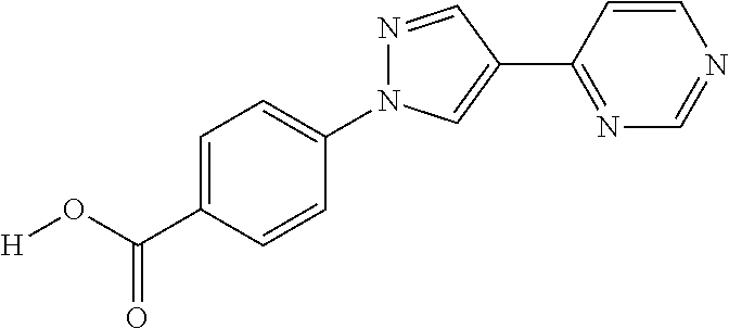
C1=C(C(O[H])=O)C=CC(N2N=CC(C3=NC=NC=C3)=C2)=C1
